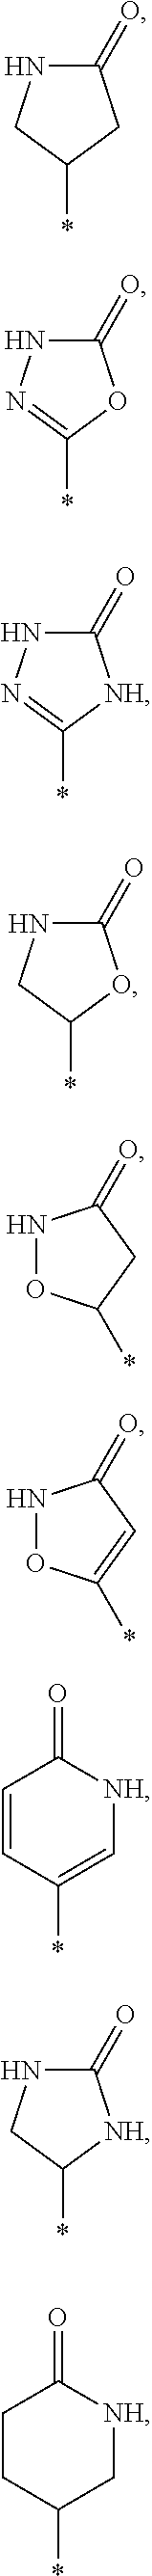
C1(=O)NCC(*)C1.C1(=O)NN=C(*)O1.C1(=O)NN=C(*)[NH]1.C1(=O)NCC(*)O1.N1OC(*)CC1=O.N1OC(*)=CC1=O.C1=CC(*)=C[NH]C1=O.C1(=O)NCC(*)[NH]1.C1CC(*)C[NH]C1=O
